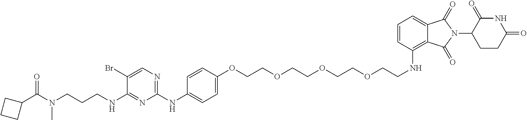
C1(C(N(C)CCCNC2=NC(NC3=CC=C(OCCOCCOCCOCCNC4=C5C(=CC=C4)C(=O)N(C4CCC(=O)NC4=O)C5=O)C=C3)=NC=C2Br)=O)CCC1
